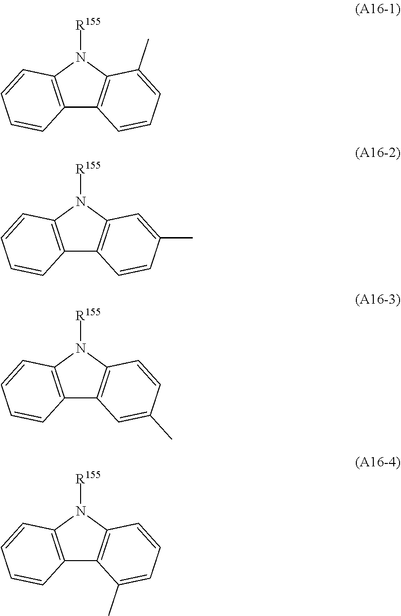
C12=C(N([R155])C3=C1C=CC=C3C)C=CC=C2.C12=C(N([R155])C3=C1C=CC(C)=C3)C=CC=C2.C12=C(N([R155])C3=C1C=C(C)C=C3)C=CC=C2.C12=C(N([R155])C3=C1C(C)=CC=C3)C=CC=C2
